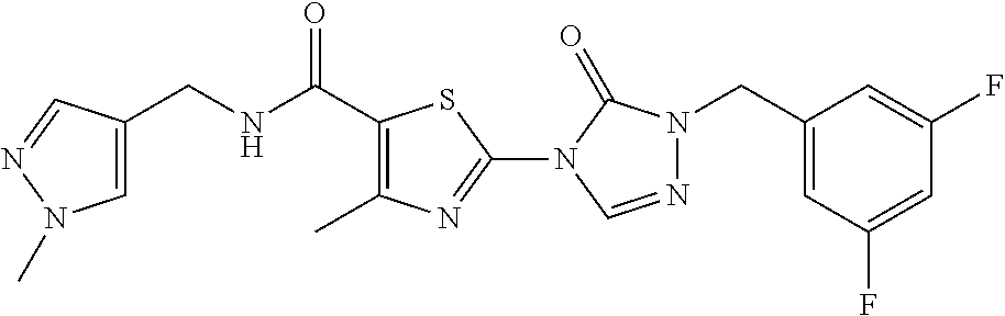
C1=C(CNC(C2=C(C)N=C(N3C(=O)N(CC4=CC(F)=CC(F)=C4)N=C3)S2)=O)C=NN1C
